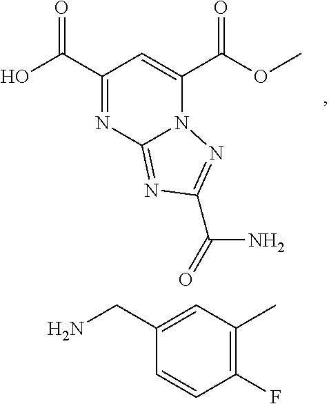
C1(C(O)=O)=NC2=NC(C(N)=O)=NN2C(C(OC)=O)=C1.C1(F)=C(C)C=C(CN)C=C1
